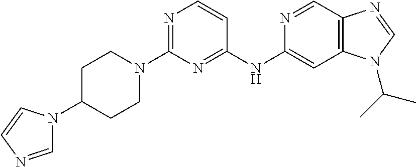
C1(N2CCC(N3C=NC=C3)CC2)=NC=CC(NC2=CC3=C(C=N2)N=CN3C(C)C)=N1
